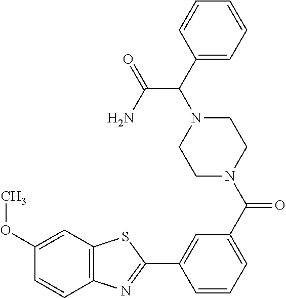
C(C(N1CCN(C(=O)C2=CC=CC(C3=NC4=C(S3)C=C(OC)C=C4)=C2)CC1)C1=CC=CC=C1)(N)=O
